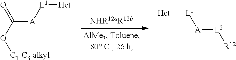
C([A][L1][Het])(O[C1-C3 alkyl])=O.[L2]([A][L1][Het])[R12]
